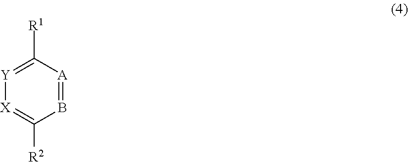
[X]1=C([R2])B=[A]C([R1])=[Y]1
